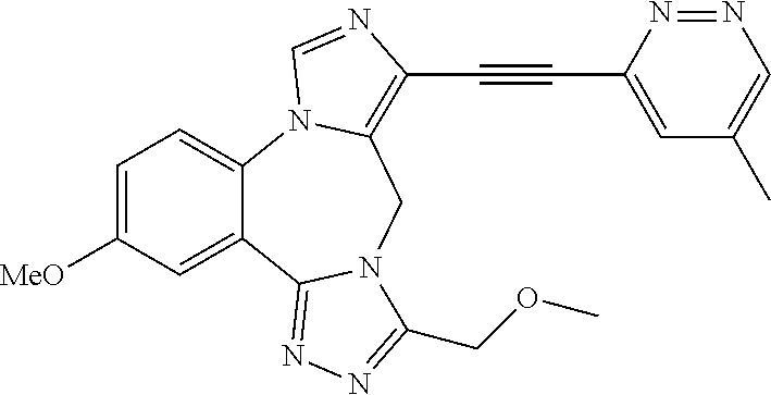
C1=C([MeO])C=C2C(=C1)N1C(=C(C#CC3=CC(C)=CN=N3)N=C1)CN1C2=NN=C1COC
